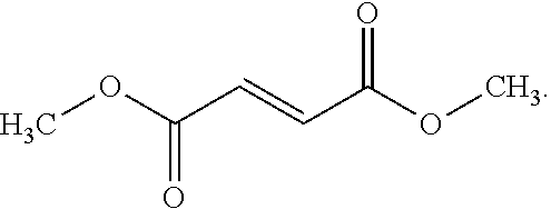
O=C(OC)C=CC(OC)=O
